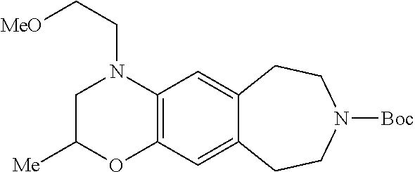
C1C([Me])OC2=C(N1CC[MeO])C=C1C(=C2)CCN([Boc])CC1
